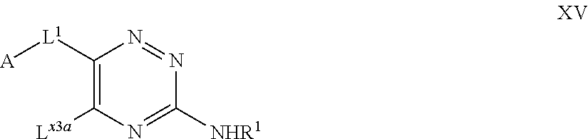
C1([L1][A])=C([Lx3a])N=C([NHR1])N=N1
